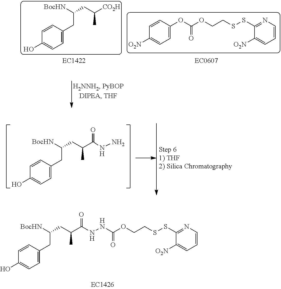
C1=C(CC(CC(C(NNC(OCCSSC2=NC=CC=C2[O2N])=O)=O)C)[BocHN])C=CC(O)=C1.C1=C(CC(CC(C(NN)=O)C)[BocHN])C=CC(O)=C1.C1=C(CC(CC([CO2H])C)[BocHN])C=CC(O)=C1.C1=C(OC(OCCSSC2=NC=CC=C2[O2N])=O)C=CC([O2N])=C1
